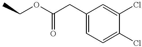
C1(CC(OCC)=O)=CC=C(Cl)C(Cl)=C1
